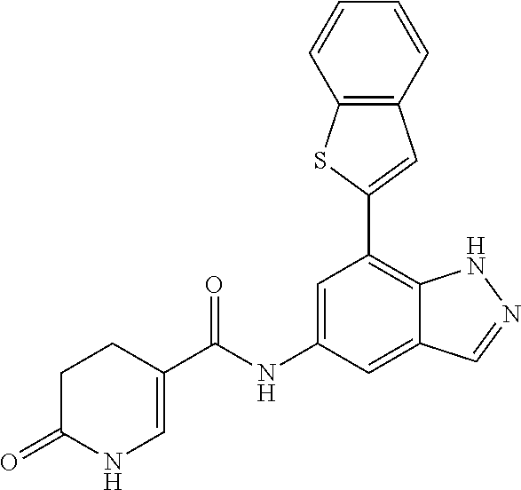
C1=C(NC(=O)C2=CNC(=O)CC2)C=C2C(=C1C1=CC3=C(S1)C=CC=C3)NN=C2
